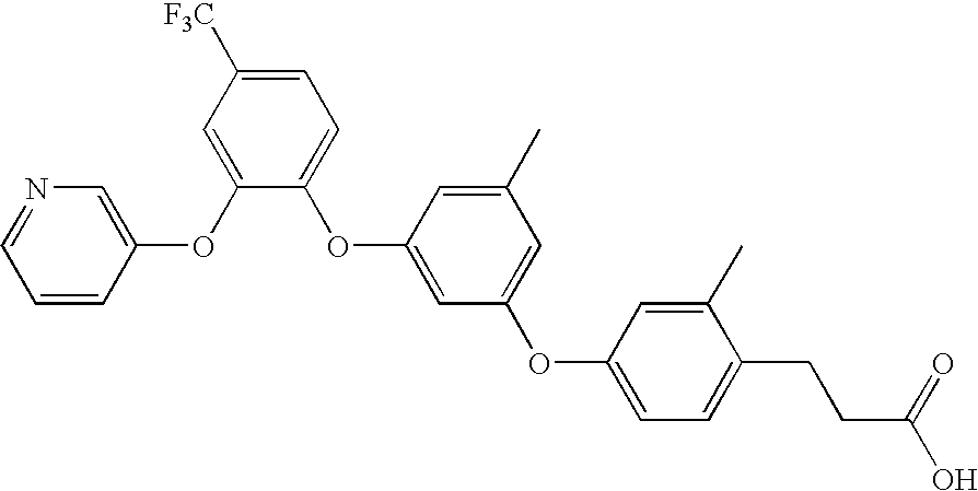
C1(OC2=CC(OC3=CC=C(CCC(O)=O)C(C)=C3)=CC(C)=C2)=CC=C([F3C])C=C1OC1=CN=CC=C1
